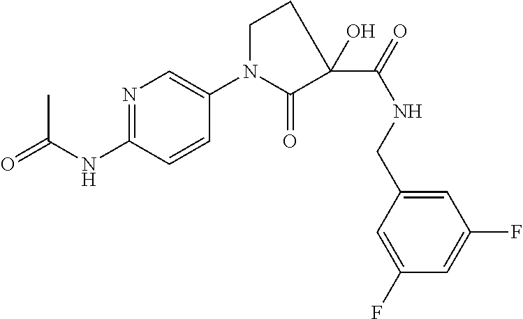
C1(N2CCC(C(NCC3=CC(F)=CC(F)=C3)=O)(O)C2=O)=CN=C(NC(C)=O)C=C1
